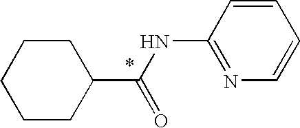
C1CCC(C(=O)NC2=NC=CC=C2)CC1
